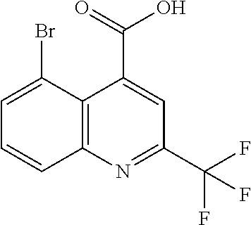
C12=C(N=C(C(F)(F)F)C=C1C(=O)O)C=CC=C2Br
